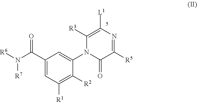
[R6]N(C(C1=CC([R1])=C([R2])C(N2C(=O)C([R5])=NC([L1])=C2[R3])=C1)=O)[R7]
